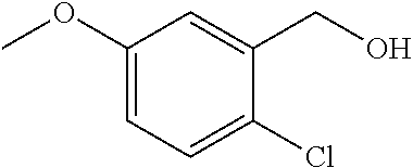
C1(OC)=CC=C(Cl)C(CO)=C1
